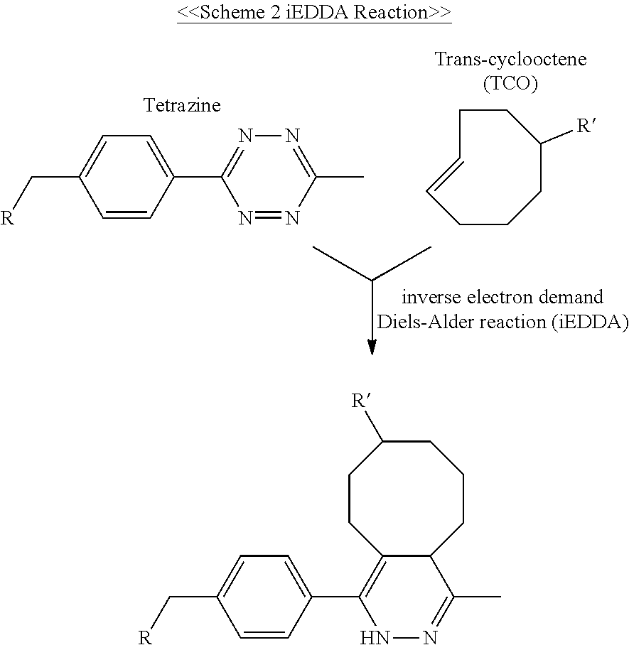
C1CCC([R])CCC=C1.C1=CC(C2=NN=C(C)N=N2)=CC=C1C[R].C1=CC(C2=C3C(C(C)=NN2)CCCC([R])CC3)=CC=C1C[R]
